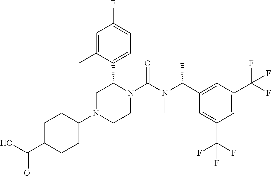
OC(C1CCC(N2CCN(C(N(C(C3=CC(C(F)(F)F)=CC(C(F)(F)F)=C3)C)C)=O)C(C3=CC=C(F)C=C3C)C2)CC1)=O
